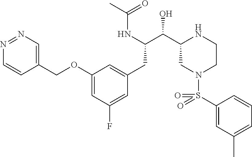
C1(OCC2=CN=NC=C2)=CC(F)=CC(CC(C(O)C2CN(S(C3=CC(C)=CC=C3)(=O)=O)CCN2)NC(C)=O)=C1
